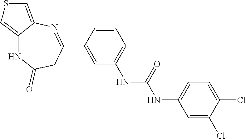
C1=CC(C2=NC3=CSC=C3NC(=O)C2)=CC(NC(NC2=CC=C(Cl)C(Cl)=C2)=O)=C1
